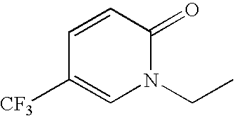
C1=CC([CF3])=CN(CC)C1=O
